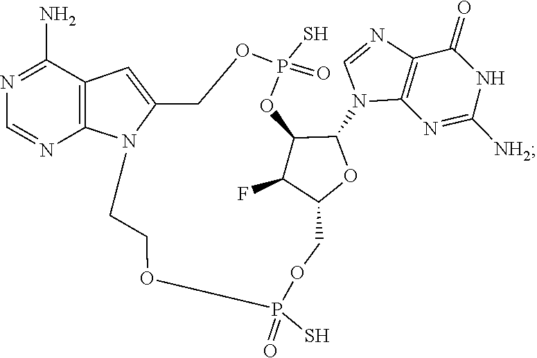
C1=NC2=C(N1C1C3C(F)C(COP(S)(=O)OCCN4C(=CC5=C4N=CN=C5N)COP(S)(=O)O3)O1)N=C([NH2])NC2=O
